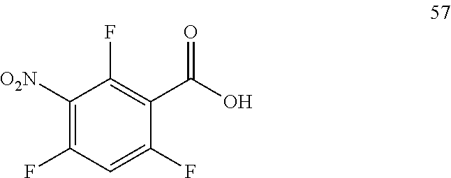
C1([O2N])=C(F)C=C(F)C(C(O)=O)=C1F
